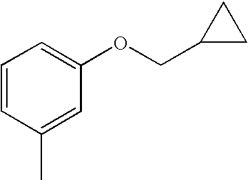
C1=CC(C)=CC(OCC2CC2)=C1
